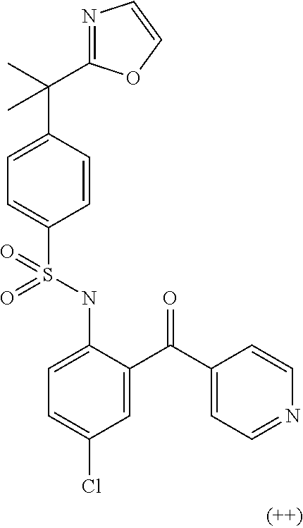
C1=C(C(C)(C)C2=NC=CO2)C=CC(S(NC2=CC=C(Cl)C=C2C(C2=CC=NC=C2)=O)(=O)=O)=C1
